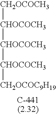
[CH2OCOCH3][CHOCOCH3][CHOCOCH3][CHOCOCH3][CH2OCOC9H19]
